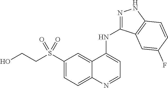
OCCS(C1=CC=C2C(=C1)C(NC1=NNC3=C1C=C(F)C=C3)=CC=N2)(=O)=O
